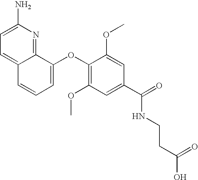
C12=NC(N)=CC=C1C=CC=C2OC1=C(OC)C=C(C(=O)NCCC(O)=O)C=C1OC
